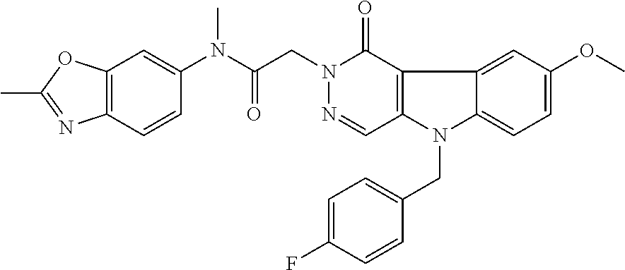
C12=C(C=C(N(C(CN3N=CC4=C(C3=O)C3=CC(OC)=CC=C3N4CC3=CC=C(F)C=C3)=O)C)C=C1)OC(C)=N2
